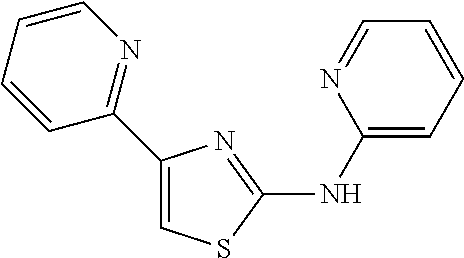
C1(C2=NC=CC=C2)=CSC(NC2=CC=CC=N2)=N1
